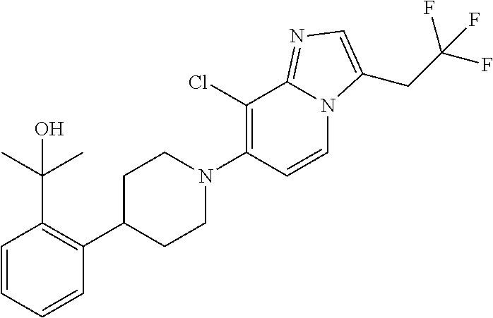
N1(C2=C(Cl)C3=NC=C(CC(F)(F)F)N3C=C2)CCC(C2=C(C(C)(C)O)C=CC=C2)CC1
